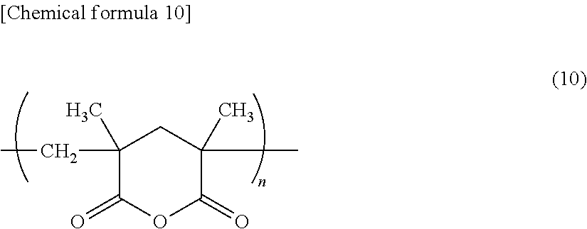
C1(CC)(C)C(=O)OC(=O)C(C)(C)C1
